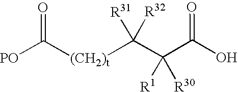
[PO]C([(CH2)t]C(C(C(O)=O)([R1])[R30])([R32])[R31])=O
